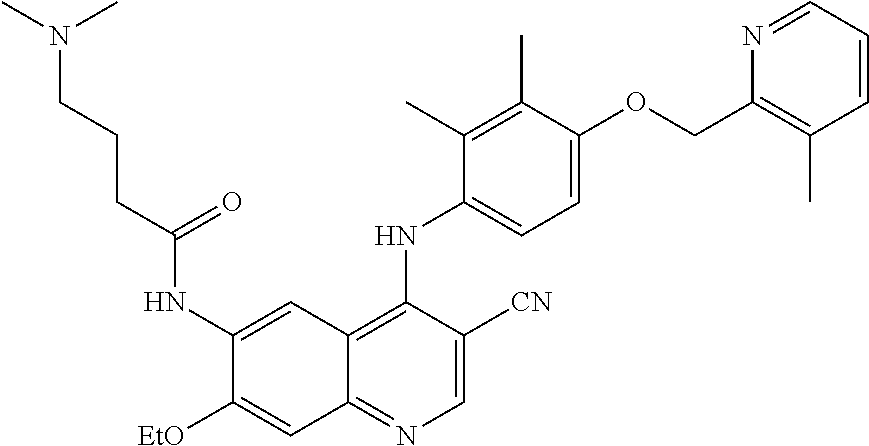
C1=C([CN])C(NC2=CC=C(OCC3=C(C)C=CC=N3)C(C)=C2C)=C2C(=N1)C=C([EtO])C(NC(CCCN(C)C)=O)=C2
